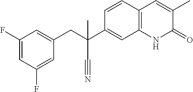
C(C1=CC(F)=CC(F)=C1)C(C#N)(C1=CC2=C(C=C1)C=C(C)C(=O)N2)C
